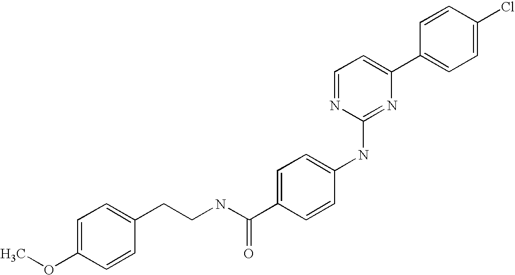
C1=CC(C2=CC=NC(NC3=CC=C(C(NCCC4=CC=C(OC)C=C4)=O)C=C3)=N2)=CC=C1Cl
